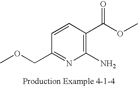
C1(COC)=NC(N)=C(C(OC)=O)C=C1
